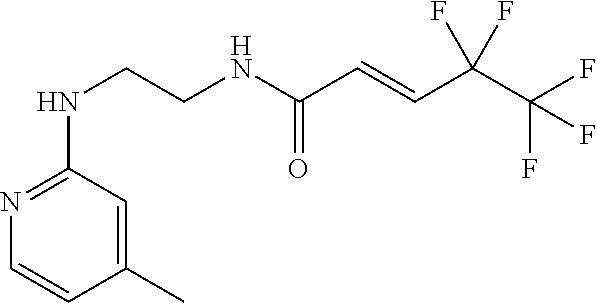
C1(C)=CC(NCCNC(C=CC(C(F)(F)F)(F)F)=O)=NC=C1
